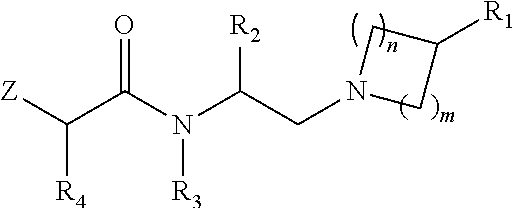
[Z]C(C(N(C(CN1CC([R1])C1)[R2])[R3])=O)[R4]
